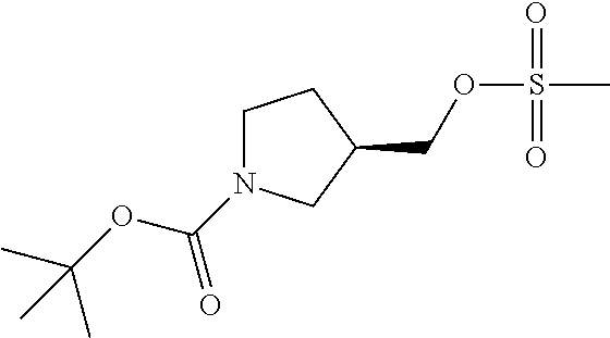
C1N(C(=O)OC(C)(C)C)CC(COS(C)(=O)=O)C1
